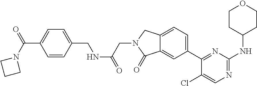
C(NC(=O)CN1CC2=CC=C(C3=NC(NC4CCOCC4)=NC=C3Cl)C=C2C1=O)C1=CC=C(C(N2CCC2)=O)C=C1
